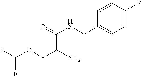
NC(COC(F)F)C(NCC1=CC=C(F)C=C1)=O
